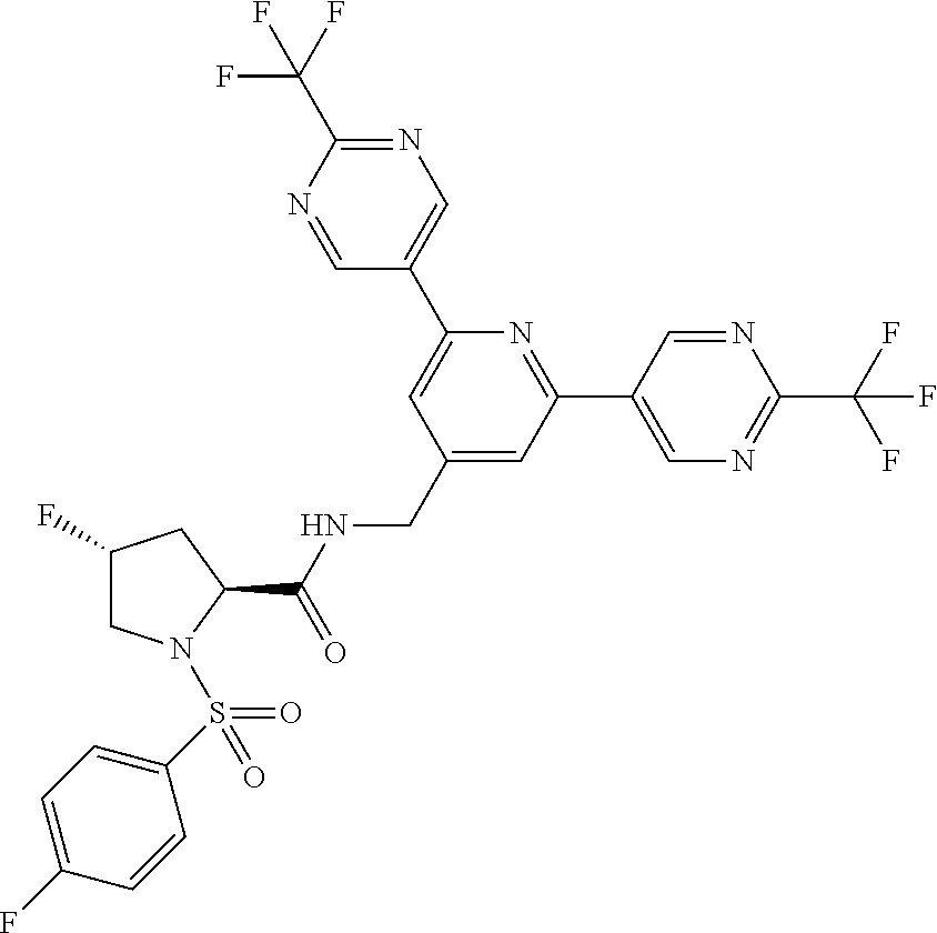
N1=CC(C2=NC(C3=CN=C(C(F)(F)F)N=C3)=CC(CNC(C3CC(F)CN3S(=O)(C3=CC=C(F)C=C3)=O)=O)=C2)=CN=C1C(F)(F)F
